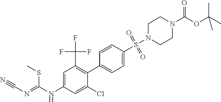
C1=CC(S(N2CCN(C(OC(C)(C)C)=O)CC2)(=O)=O)=CC=C1C1=C(C(F)(F)F)C=C(NC(=NC#N)SC)C=C1Cl
